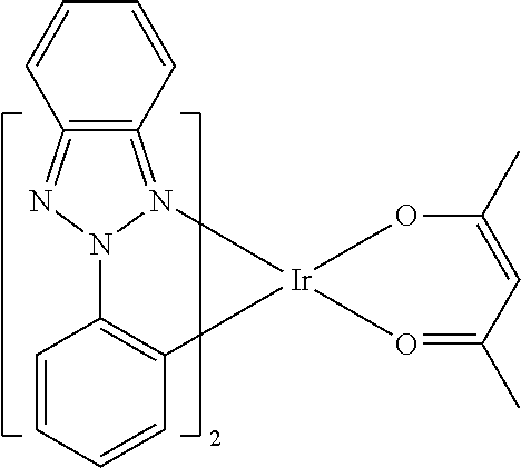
C1=CC=CC2=C1[Ir]1(N3=C4=C(=NN23)C=CC=C4)O=C(C)C=C(C)O1
